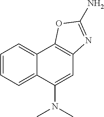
C12=CC=CC=C1C(N(C)C)=CC1=C2OC(N)=N1
